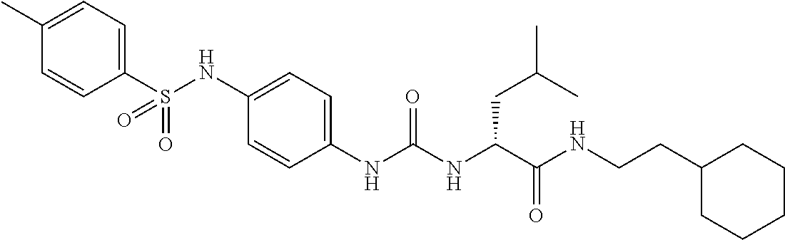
C1(S(NC2=CC=C(NC(NC(C(NCCC3CCCCC3)=O)CC(C)C)=O)C=C2)(=O)=O)=CC=C(C)C=C1
